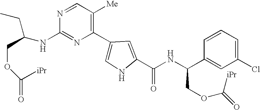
N1=C(NC(CC)COC([iPr])=O)N=CC([Me])=C1C1=CNC(C(NC(C2=CC(Cl)=CC=C2)COC([iPr])=O)=O)=C1
